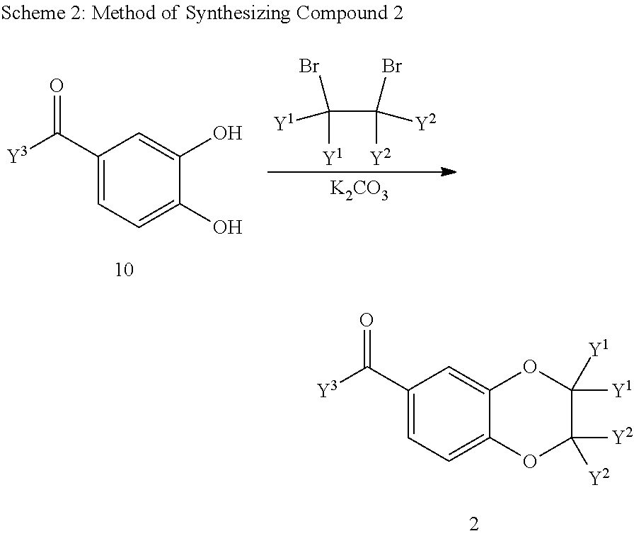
C1(C([Y3])=O)=CC=C(O)C(O)=C1.C(C([Y2])(Br)[Y2])([Y1])(Br)[Y1].[K2CO3].C1(C([Y3])=O)=CC=C2C(=C1)OC([Y1])([Y1])C([Y2])([Y2])O2
